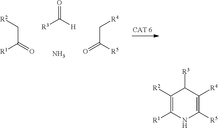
O=C([H])[R3].N.C(C(=O)[R1])[R2].C(C(=O)[R5])[R4].C1([R2])=C([R1])NC([R5])=C([R4])C1[R3]
